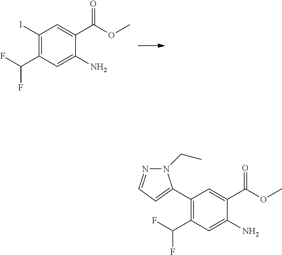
C1(I)=C(C(F)F)C=C(N)C(C(OC)=O)=C1.C1(C2=CC=NN2CC)=C(C(F)F)C=C(N)C(C(OC)=O)=C1
